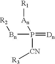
[Bn](P([An][R1])(=[Dn])[CN][R3])[R2]
